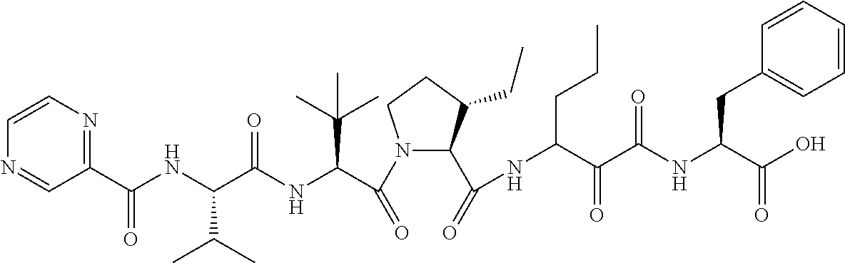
N1(C(C(NC(C(NC(C2=NC=CN=C2)=O)C(C)C)=O)C(C)(C)C)=O)C(C(=O)NC(CCC)C(=O)C(=O)NC(CC2=CC=CC=C2)C(=O)O)C(CC)CC1
